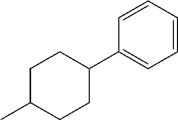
C1CC(C2=CC=CC=C2)CCC1C
